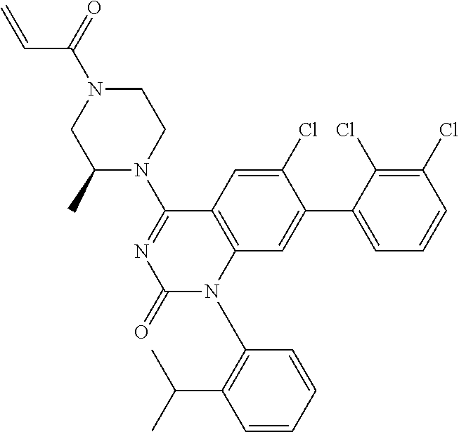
C1(N2CCN(C(=O)C=C)CC2C)=NC(=O)N(C2=C(C(C)C)C=CC=C2)C2=C1C=C(Cl)C(C1=CC=CC(Cl)=C1Cl)=C2
